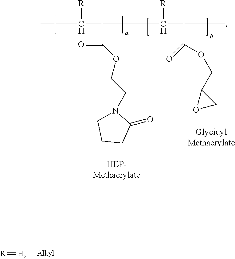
CCC([R])C(C)(C(OCCN1CCCC1=O)=O)CCC(C(C)(C(OCC1OC1)=O)CC)[R].[R]=[H]
